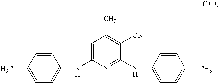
C1=CC(C)=CC=C1NC1=CC(C)=C([CN])C(NC2=CC=C(C)C=C2)=N1
